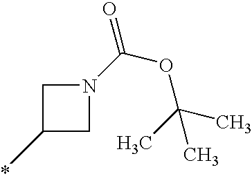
N1(C(OC(C)(C)C)=O)CC(C)C1
